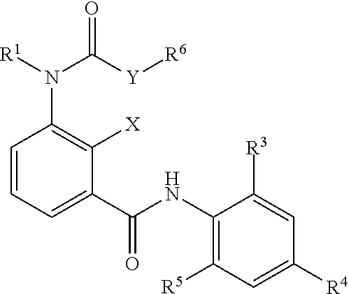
C1=CC=C(C(NC2=C([R5])C=C([R4])C=C2[R3])=O)C([X])=C1N([R1])C([Y][R6])=O
